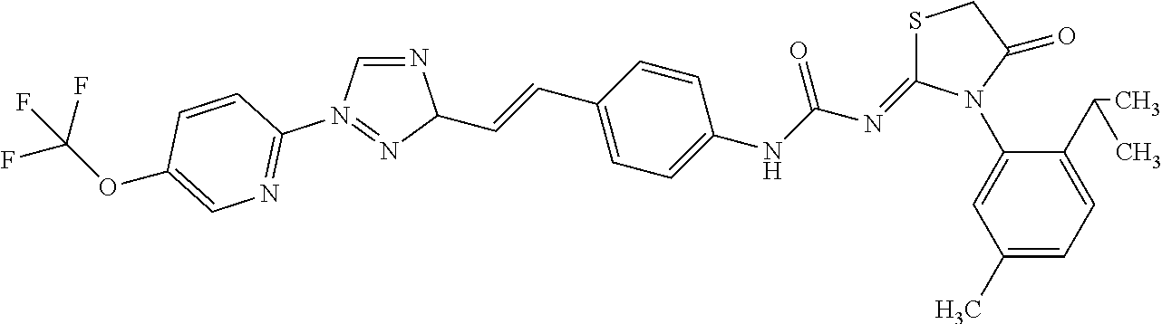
C1(N2C(=NC(NC3=CC=C(C=CC4N=CN(C5=NC=C(OC(F)(F)F)C=C5)=N4)C=C3)=O)SCC2=O)=CC(C)=CC=C1C(C)C
